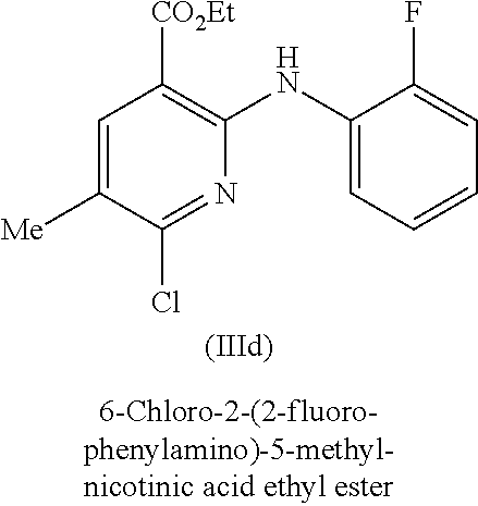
C1=C([Me])C(Cl)=NC(NC2=CC=CC=C2F)=C1[CO2Et]
